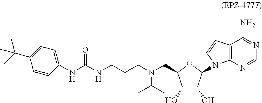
C(N(C(C)C)CC1C(O)C(O)C(N2C3=C(C(N)=NC=N3)C=C2)O1)CCNC(NC1=CC=C(C(C)(C)C)C=C1)=O
